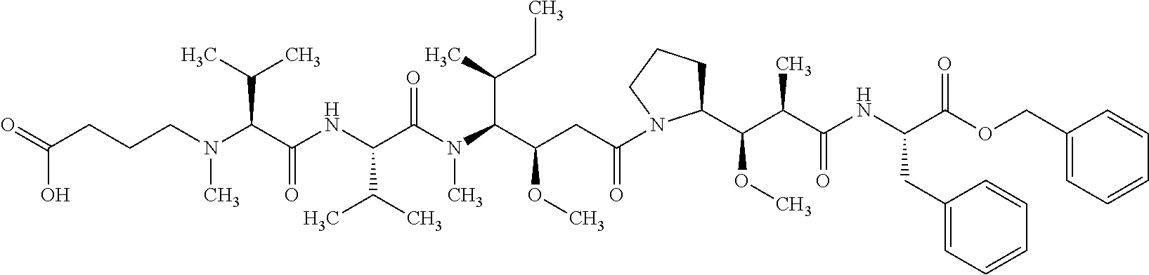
N(C)(C(C(NC(C(N(C(C(CC(N1C(C(C(C(NC(C(OCC2=CC=CC=C2)=O)CC2=CC=CC=C2)=O)C)OC)CCC1)=O)OC)C(C)CC)C)=O)C(C)C)=O)C(C)C)CCCC(=O)O
